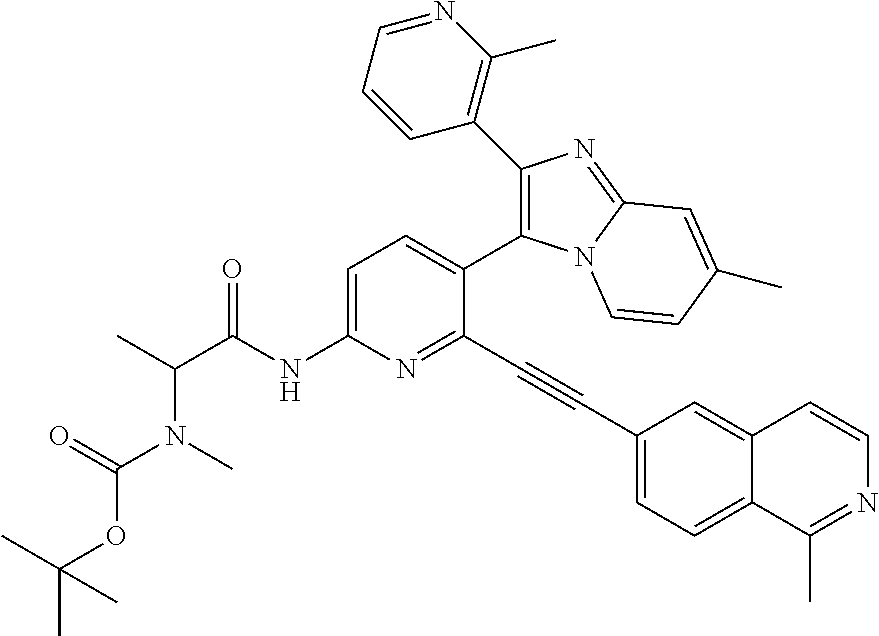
C1=C(NC(C(C)N(C)C(=O)OC(C)(C)C)=O)N=C(C#CC2=CC=C3C(=C2)C=CN=C3C)C(C2=C(C3=C(C)N=CC=C3)N=C3N2C=CC(C)=C3)=C1
